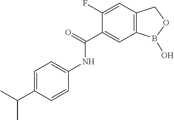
C1(F)=CC2=C(C=C1C(=O)NC1=CC=C(C(C)C)C=C1)B(O)OC2
